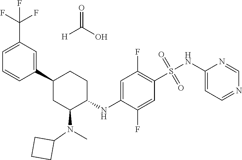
C1(C2CC(N(C)C3CCC3)C(NC3=CC(F)=C(S(=O)(=O)NC4=CC=NC=N4)C=C3F)CC2)=CC(C(F)(F)F)=CC=C1.O=C(O)[H]
